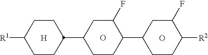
C1CC([R1])CCC1C1CC(F)C(C2CCC([R2])C(F)C2)CC1.[H].O.O
